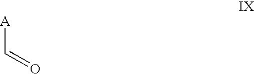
[A]C=O
